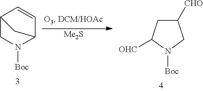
C12CN([Boc])C(C=C1)C2.[Me2S].C1([CHO])CC([OHC])N([Boc])C1
